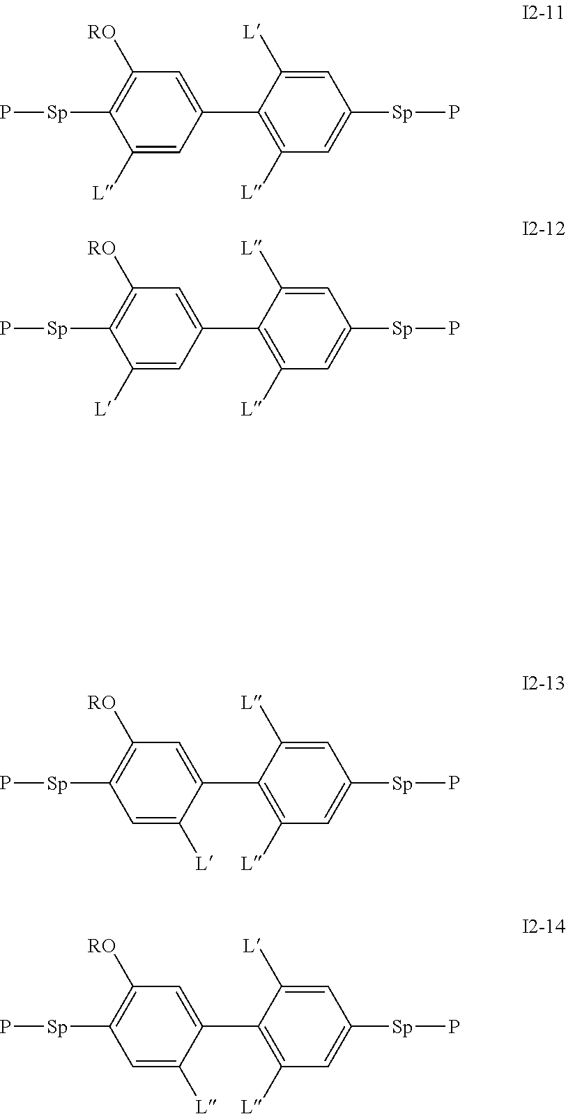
C1(C2=C([L])C=C([Sp]P)C=C2[L])=CC([RO])=C([Sp]P)C([L])=C1.C1(C2=C([L])C=C([Sp]P)C=C2[L])=CC([RO])=C([Sp]P)C=C1[L].C1(C2=C([L])C=C([Sp]P)C=C2[L])=CC([RO])=C([Sp]P)C=C1[L].C1(C2=C([L])C=C([Sp]P)C=C2[L])=CC([RO])=C([Sp]P)C([L])=C1
